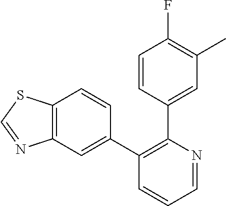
C12=C(C=C(C3=C(C4=CC(C)=C(F)C=C4)N=CC=C3)C=C1)N=CS2
